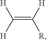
C(=C([H])[R])([H])[H]
